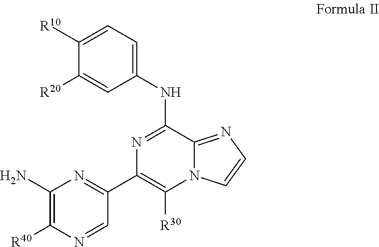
N12C(=NC=C1)C(NC1=CC=C([R10])C([R20])=C1)=NC(C1=NC(N)=C([R40])N=C1)=C2[R30]
